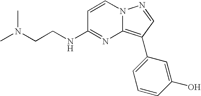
N(CCNC1=NC2=C(C3=CC=CC(O)=C3)C=NN2C=C1)(C)C
